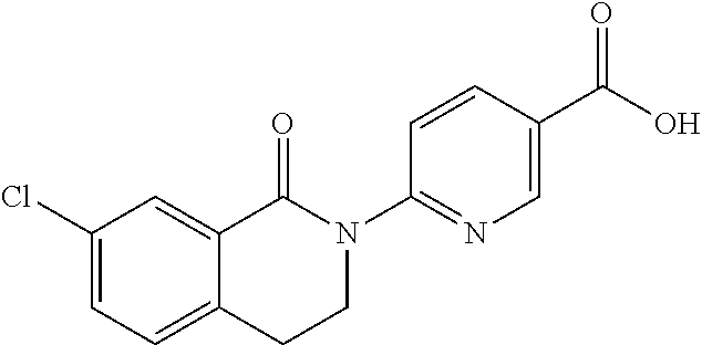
C1(Cl)=CC=C2C(=C1)C(=O)N(C1=NC=C(C(O)=O)C=C1)CC2
